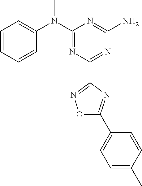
C1=CC=CC(N(C2=NC(C3=NOC(C4=CC=C(C)C=C4)=N3)=NC(N)=N2)C)=C1
